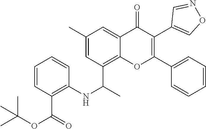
C1=C(C)C=C2C(=O)C(C3=CON=C3)=C(C3=CC=CC=C3)OC2=C1C(C)NC1=C(C(OC(C)(C)C)=O)C=CC=C1
